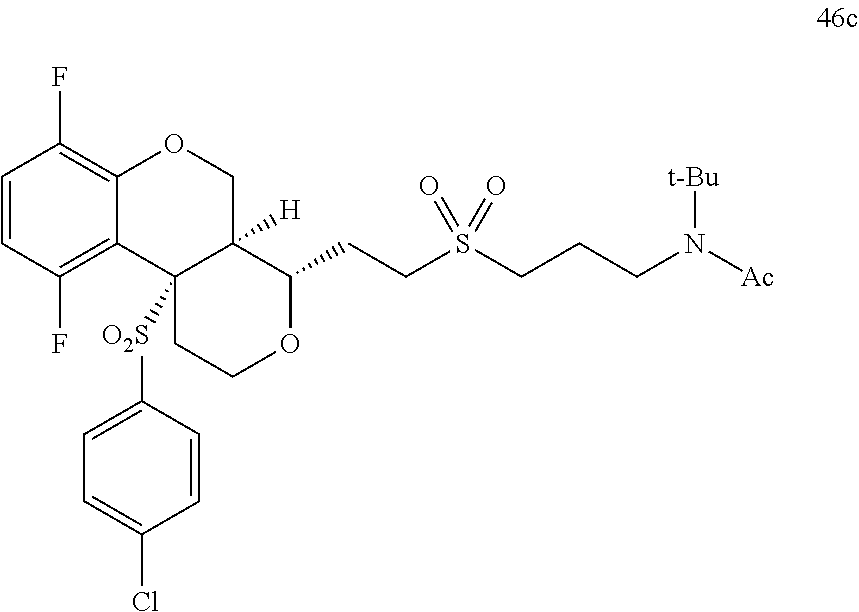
C1=CC(F)=C2C(=C1F)OCC1([H])C2([O2S]C2=CC=C(Cl)C=C2)CCOC1CCS(CCCN([Ac])[t-Bu])(=O)=O
